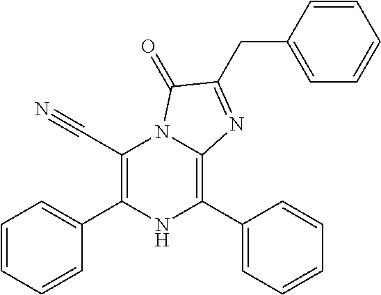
C1(C#N)=C(C2=CC=CC=C2)NC(C2=CC=CC=C2)=C2N1C(=O)C(CC1=CC=CC=C1)=N2
